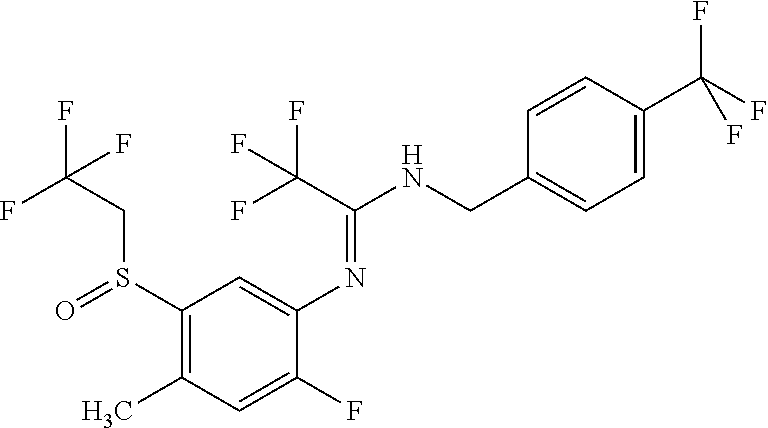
FC(CS(C1=C(C)C=C(F)C(N=C(NCC2=CC=C(C(F)(F)F)C=C2)C(F)(F)F)=C1)=O)(F)F
